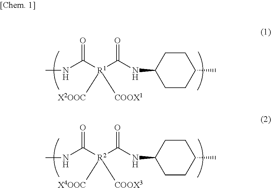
CNC(=O)[R1](C(NC1CCC(C)CC1)=O)([X2OOC])[COOX1].CNC(=O)[R2](C(NC1CCC(C)CC1)=O)([X4OOC])[COOX3]
